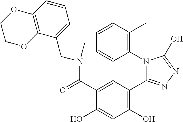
C1=CC2=C(C(CN(C)C(C3=CC(C4=NN=C(O)N4C4=C(C)C=CC=C4)=C(O)C=C3O)=O)=C1)OCCO2
